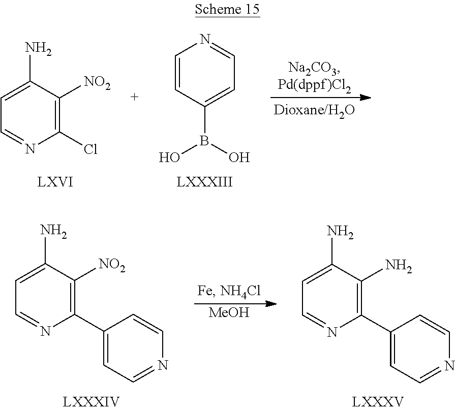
[MeOH].C1=NC(C2=CC=NC=C2)=C([NO2])C(N)=C1.C1=NC(C2=CC=NC=C2)=C(N)C(N)=C1.C1=NC(Cl)=C([NO2])C(N)=C1.C1=CC(B(O)O)=CC=N1
